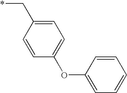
C1=CC(C*)=CC=C1OC1=CC=CC=C1
